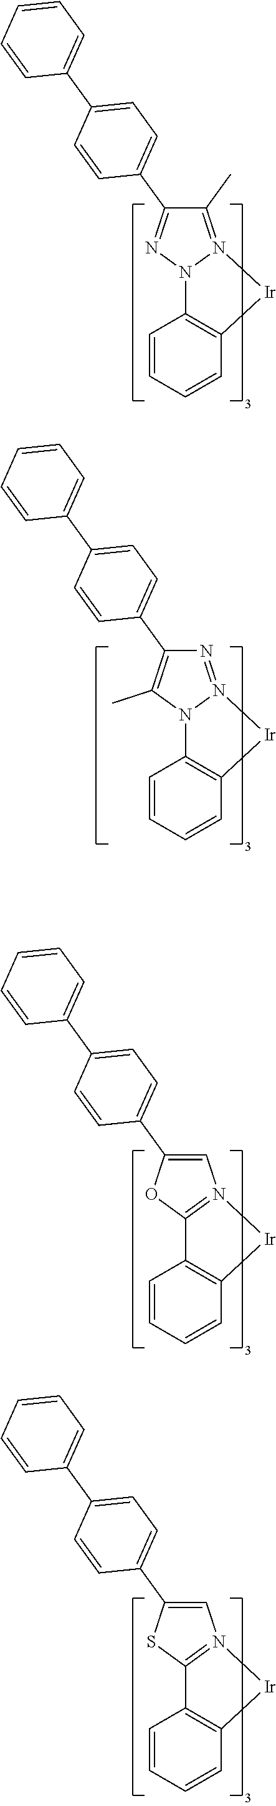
C1=CC=CC2=C1N1N(=C(C)C(C3=CC=C(C4=CC=CC=C4)C=C3)=N1)[Ir]2.C1=CC=CC2=C1N1N(=NC(C3=CC=C(C4=CC=CC=C4)C=C3)=C1C)[Ir]2.C1=CC=CC2=C1C1=N(C=C(C3=CC=C(C4=CC=CC=C4)C=C3)O1)[Ir]2.C1=CC=CC2=C1C1=N(C=C(C3=CC=C(C4=CC=CC=C4)C=C3)S1)[Ir]2
